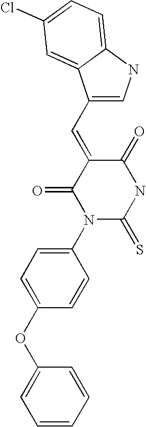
C1(OC2=CC=C(N3C(=S)NC(=O)C(=CC4=CNC5=CC=C(Cl)C=C45)C3=O)C=C2)=CC=CC=C1
